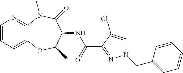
C1=CC=C2C(=N1)N(C)C(=O)C(NC(C1=NN(CC3=CC=CC=C3)C=C1Cl)=O)C(C)O2
